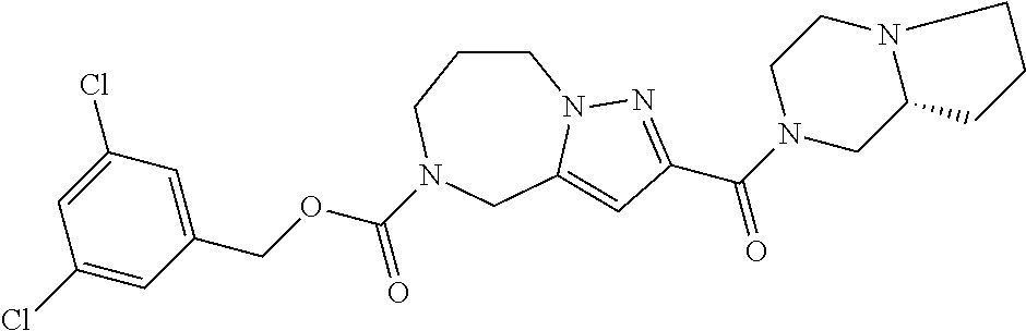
C1CCN(C(OCC2=CC(Cl)=CC(Cl)=C2)=O)CC2=CC(C(N3CC4N(CC3)CCC4)=O)=NN12
